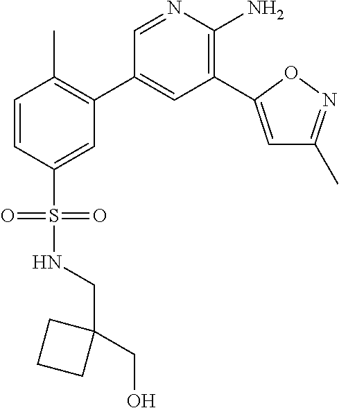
C1=NC(N)=C(C2=CC(C)=NO2)C=C1C1=C(C)C=CC(S(=O)(=O)NCC2(CO)CCC2)=C1
